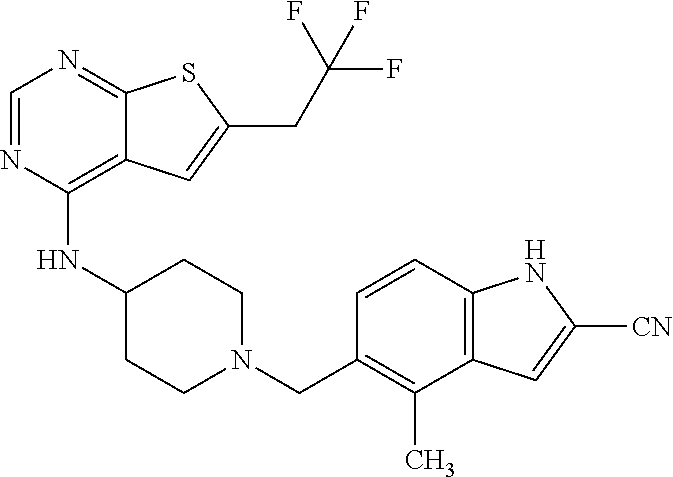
C1=NC(NC2CCN(CC3=C(C)C4=C(C=C3)NC([CN])=C4)CC2)=C2C(=N1)SC(CC(F)(F)F)=C2
